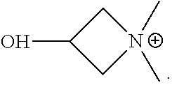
[N+]1(C)(C)CC(O)C1
